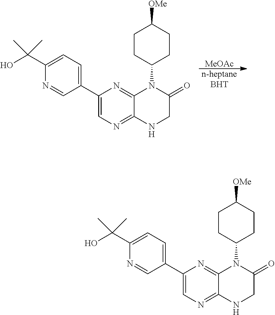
[MeOAc].[n-heptaneBHT].C1=C(C2=CN=C3C(=N2)N(C2CCC([OMe])CC2)C(=O)CN3)C=NC(C(O)(C)C)=C1.C1=C(C2=CN=C3C(=N2)N(C2CCC([OMe])CC2)C(=O)CN3)C=NC(C(O)(C)C)=C1
